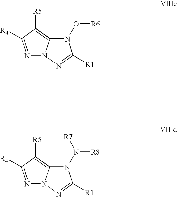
N1(O[R6])C2=C([R5])C([R4])=NN2N=C1[R1].N1(N([R8])[R7])C2=C([R5])C([R4])=NN2N=C1[R1]
